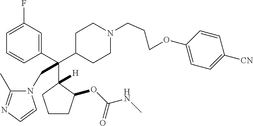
C1=C(F)C=C(C(C2CCN(CCCOC3=CC=C([CN])C=C3)CC2)(C2([H])C(OC(NC)=O)CCC2)CN2C(C)=NC=C2)C=C1
